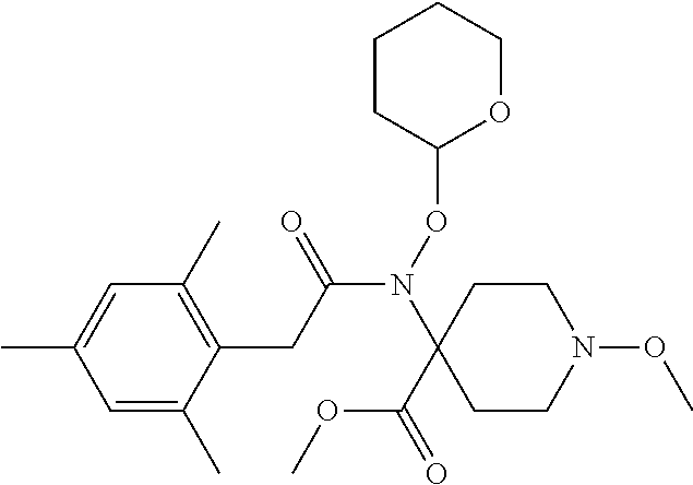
N(C(CC1=C(C)C=C(C)C=C1C)=O)(C1(C(OC)=O)CCN(OC)CC1)OC1OCCCC1
